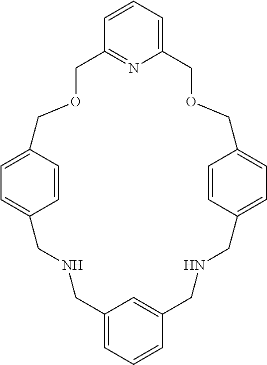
C1=CC2=CC=C1CNCC1=CC=CC(=C1)CNCC1=CC=C(COCC3=CC=CC(=N3)COC2)C=C1
